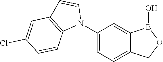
C1(N2C=CC3=C2C=CC(Cl)=C3)=CC=C2C(=C1)B(O)OC2
